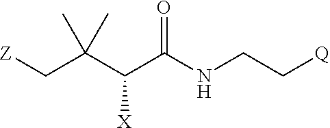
[Z]CC(C(C(NCC[Q])=O)[X])(C)C
